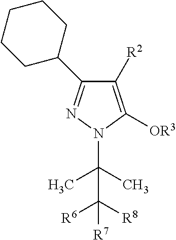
C1([R2])=C([OR3])N(C(C)(C)C([R8])([R6])[R7])N=C1C1CCCCC1
